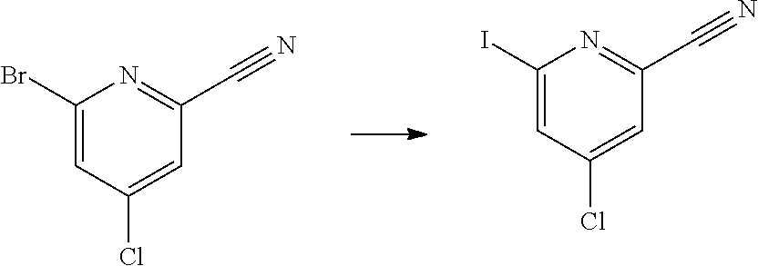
C1(Br)=CC(Cl)=CC(C#N)=N1.C1(I)=CC(Cl)=CC(C#N)=N1
